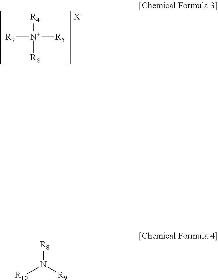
[R7][N+]([R5])([R4])[R6].[X-].[R8]N([R9])[R10]
